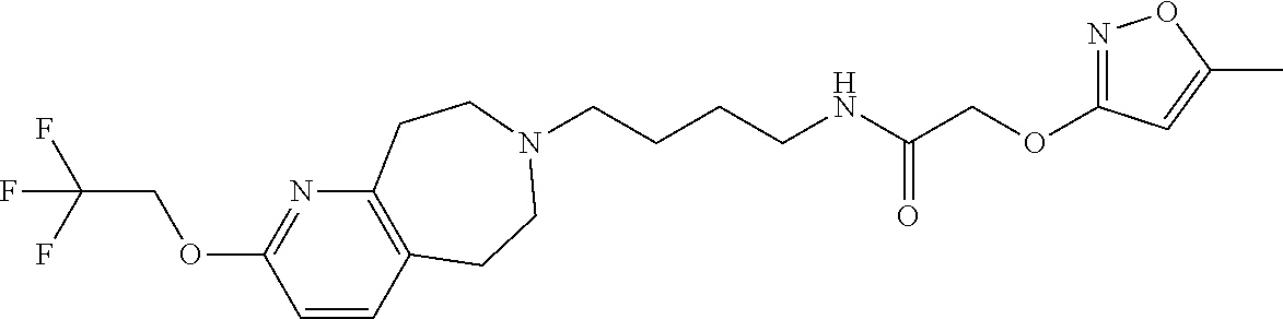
C(CCCNC(COC1=NOC(C)=C1)=O)N1CCC2=C(N=C(OCC(F)(F)F)C=C2)CC1
